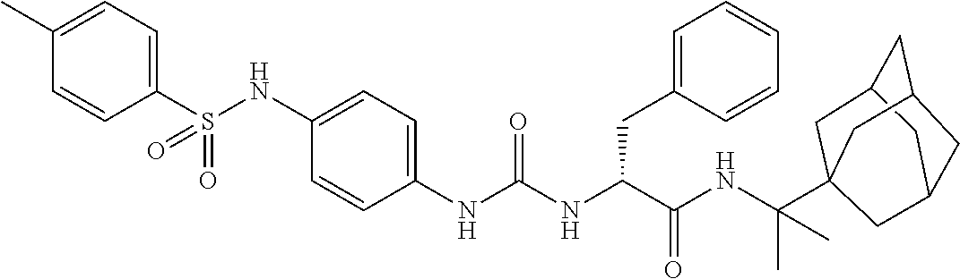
C1(S(NC2=CC=C(NC(NC(C(NC(C)(C)C34CC5CC(CC(C5)C3)C4)=O)CC3=CC=CC=C3)=O)C=C2)(=O)=O)=CC=C(C)C=C1
